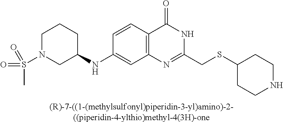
[(R)-7-((1-(methylsulfonyl)piperidin-3-yl)amino)-2-((piperidin-4-ylthio)methyl-4(3H)-one].C1(NC2CCCN(S(C)(=O)=O)C2)=CC2=C(C=C1)C(=O)NC(CSC1CCNCC1)=N2
